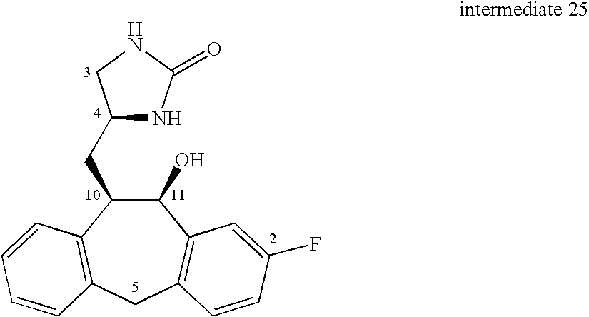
C1(O)C(CC2NC(=O)NC2)C2=C(CC3=C1C=C(F)C=C3)C=CC=C2
